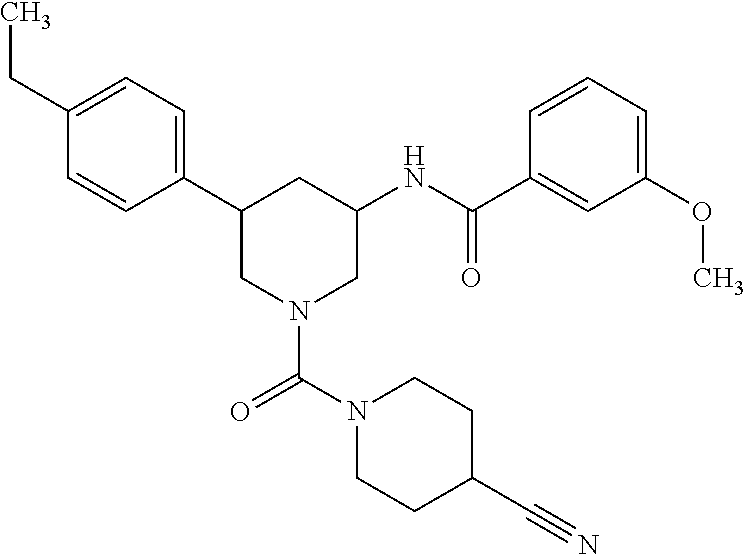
C1(C2CN(C(=O)N3CCC(C#N)CC3)CC(NC(C3=CC(OC)=CC=C3)=O)C2)=CC=C(CC)C=C1
